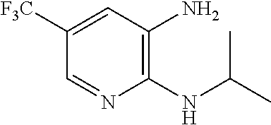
C1([F3C])=CC(N)=C(NC(C)C)N=C1
